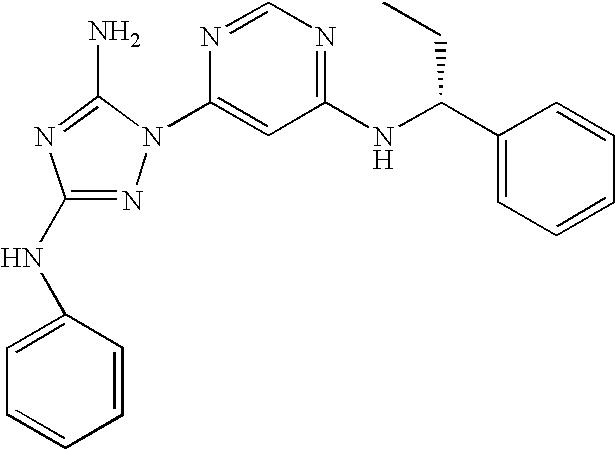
N1=C(NC2=CC=CC=C2)N=C(N)N1C1=CC(NC(C2=CC=CC=C2)CC)=NC=N1
